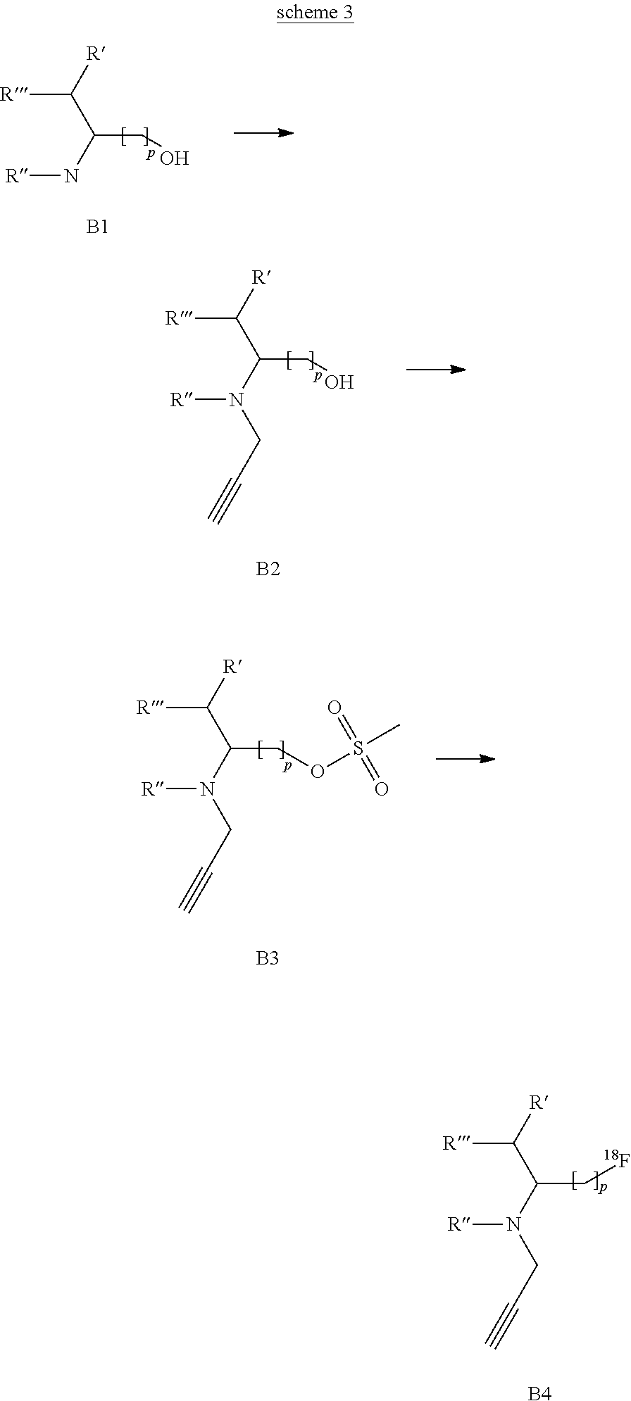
C(CO)(N[R])C([R])[R].[B1].C(CO)(N([R])CC#C)C([R])[R].[B2].C(COS(C)(=O)=O)(N([R])CC#C)C([R])[R].[B3].C(C[18F])(N([R])CC#C)C([R])[R].[B4]
